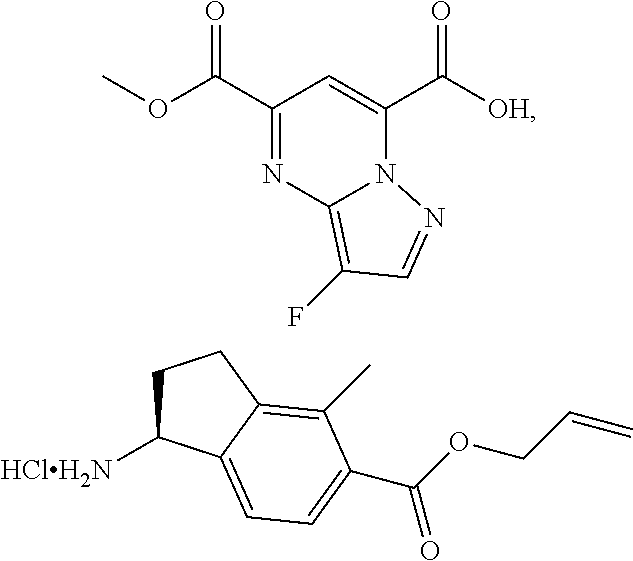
C1(C(OC)=O)=NC2=C(F)C=NN2C(C([OH])=O)=C1.C1C([HClH2N])C2=CC=C(C(OCC=C)=O)C(C)=C2C1
